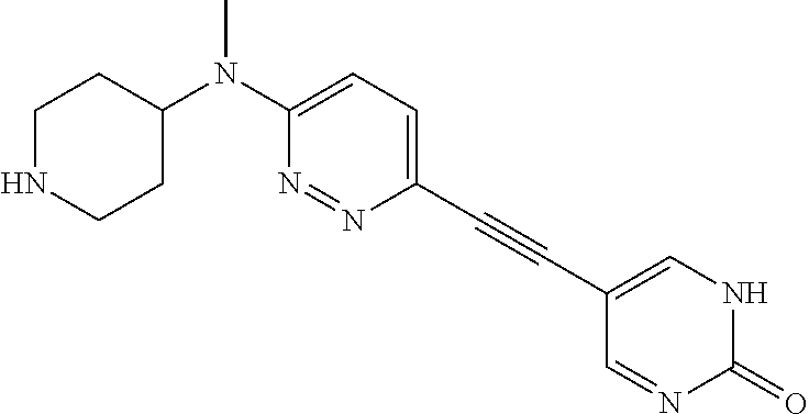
C1NCCC(N(C2=CC=C(C#CC3=CNC(=O)N=C3)N=N2)C)C1
